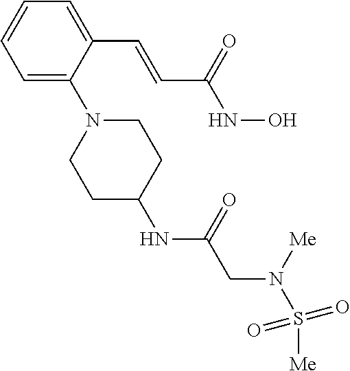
C1=C(C=CC(NO)=O)C(N2CCC(NC(=O)CN(S([Me])(=O)=O)[Me])CC2)=CC=C1
